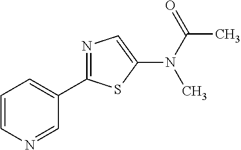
C1=CN=CC(C2=NC=C(N(C(=O)C)C)S2)=C1
